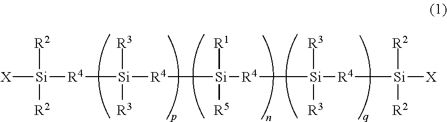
[R4]([Si]([R4][Si]([R4][Si]([X])([R2])[R2])([R3])[R3])([R1])[R5])[Si]([R3])([R3])[R4][Si]([R2])([R2])[X]
